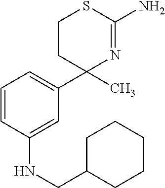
C1=CC(NCC2CCCCC2)=CC(C2(C)N=C(N)SCC2)=C1
